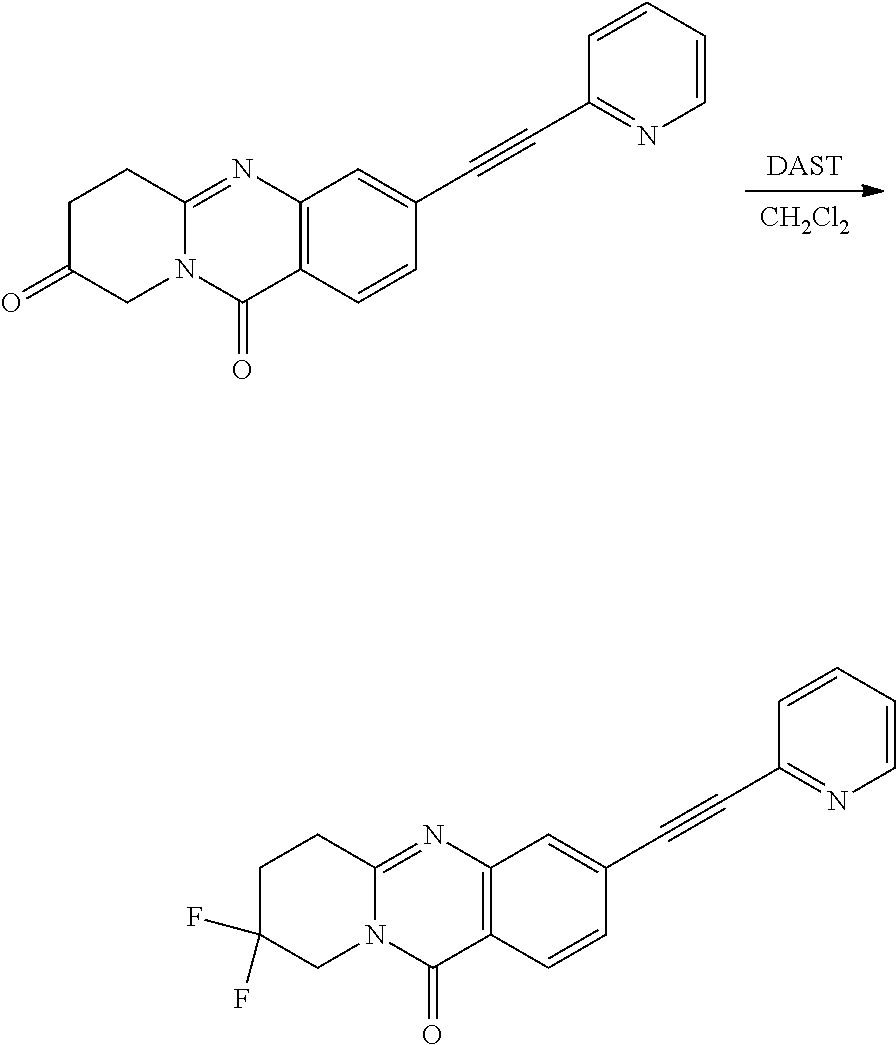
[DAST].[CH2Cl2].C12=C(N=C3N(C1=O)CC(=O)CC3)C=C(C#CC1=NC=CC=C1)C=C2.C12=C(N=C3N(C1=O)CC(F)(F)CC3)C=C(C#CC1=NC=CC=C1)C=C2
